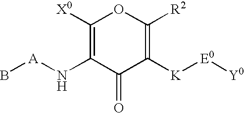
C1([X0])=C(N[A]B)C(=O)C([K][E0][Y0])=C([R2])O1
